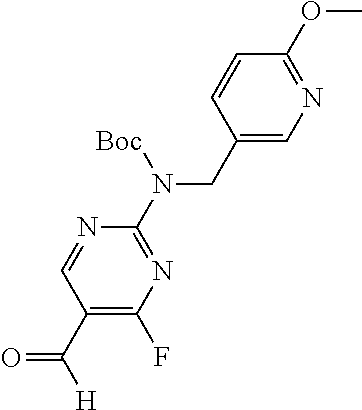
C1(CN(C2=NC(F)=C(C([H])=O)C=N2)[Boc])=CN=C(OC)C=C1
